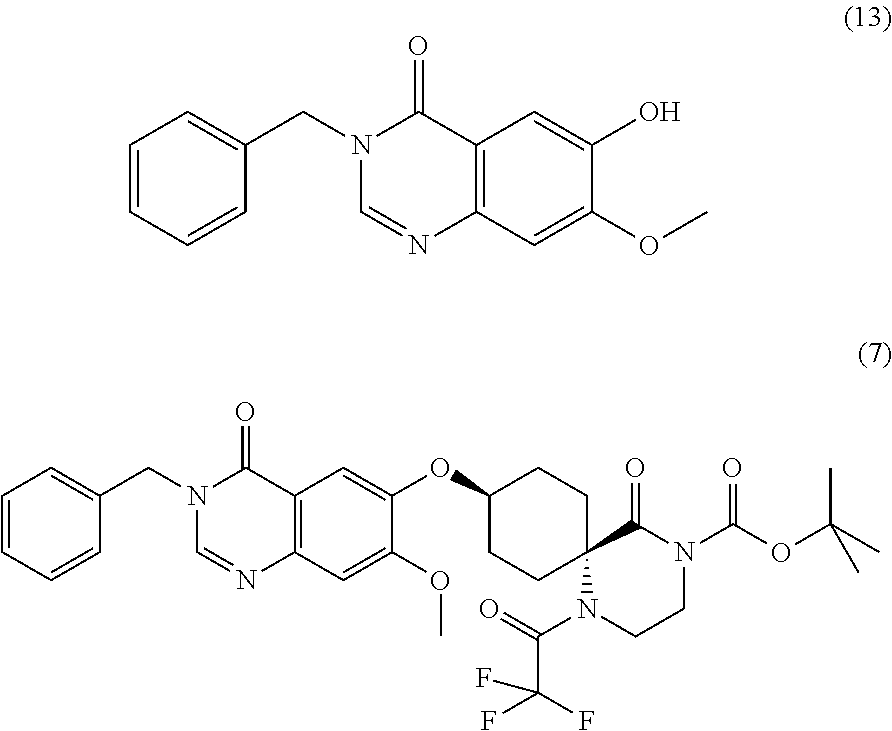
C1=CC=CC(CN2C=NC3=C(C2=O)C=C(O)C(OC)=C3)=C1.C1=CC=CC(CN2C=NC3=C(C2=O)C=C(OC2CCC4(CC2)N(C(C(F)(F)F)=O)CCN(C(OC(C)(C)C)=O)C4=O)C(OC)=C3)=C1
